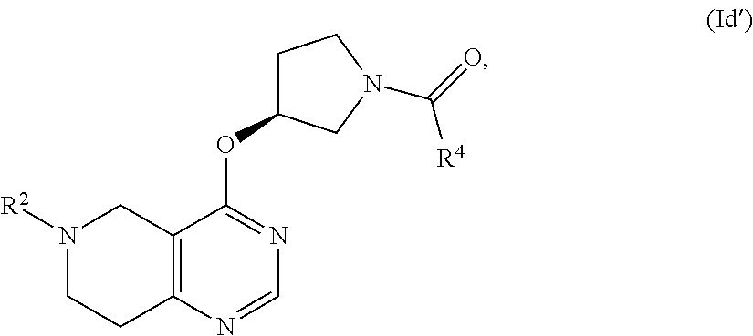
N1([R2])CCC2=C(C1)C(OC1CCN(C(=O)[R4])C1)=NC=N2
